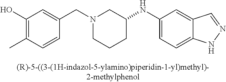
C1(O)=C(C)C=CC(CN2CCCC(NC3=CC=C4C(=C3)C=NN4)C2)=C1
